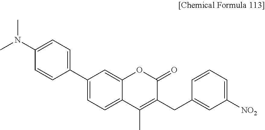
C1(C2=CC=C(N(C)C)C=C2)=CC=C2C(=C1)OC(=O)C(CC1=CC([NO2])=CC=C1)=C2C
